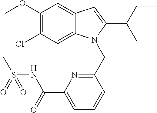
C1(OC)=C(Cl)C=C2C(=C1)C=C(C(C)CC)N2CC1=NC(C(=O)NS(C)(=O)=O)=CC=C1
